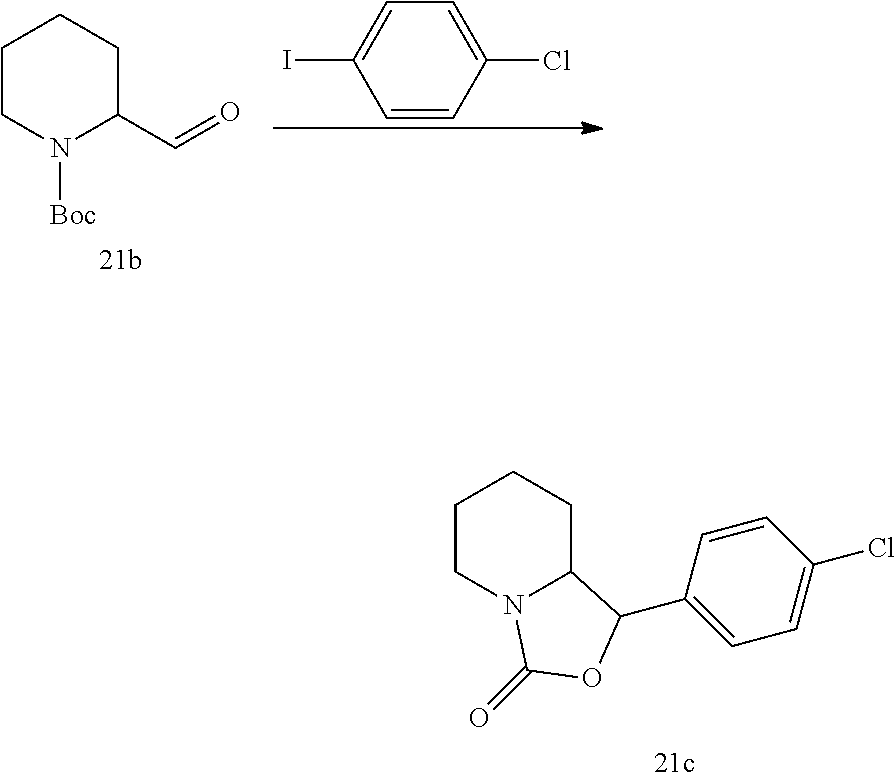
C1CN([Boc])C(C=O)CC1.C1=C(Cl)C=CC(I)=C1.C1=CC(C2C3N(CCCC3)C(=O)O2)=CC=C1Cl
